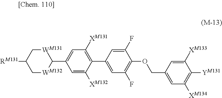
C1(F)=CC(C2=C([XM131])C=C(C3[WM131]CC([RM131])C[WM132]3)C=C2[XM132])=CC(F)=C1OCC1=CC([XM134])=C([YM131])C([XM133])=C1
